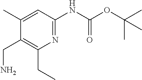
C1(C)=CC(NC(=O)OC(C)(C)C)=NC(CC)=C1CN
